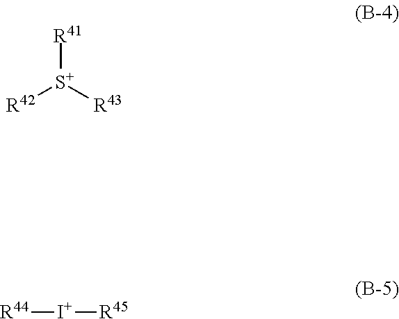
[R41][S+]([R42])[R43].[R44][I+][R45]
